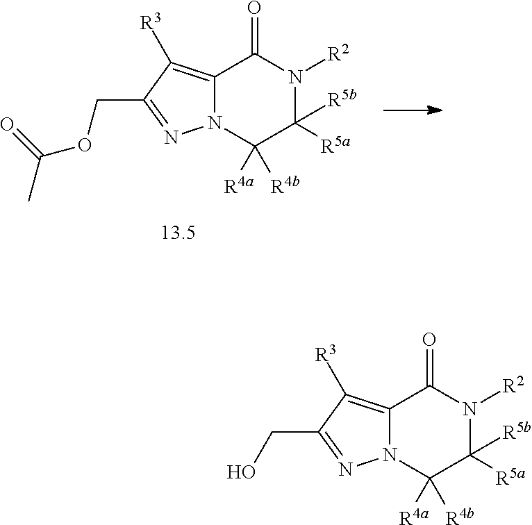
C12=C([R3])C(COC(C)=O)=NN1C([R4b])([R4a])C([R5b])([R5a])N([R2])C2=O.C12=C([R3])C(CO)=NN1C([R4b])([R4a])C([R5b])([R5a])N([R2])C2=O
